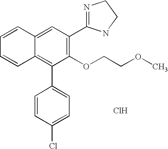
C1=CC2=CC(C3=NCCN3)=C(OCCOC)C(C3=CC=C(Cl)C=C3)=C2C=C1.Cl
